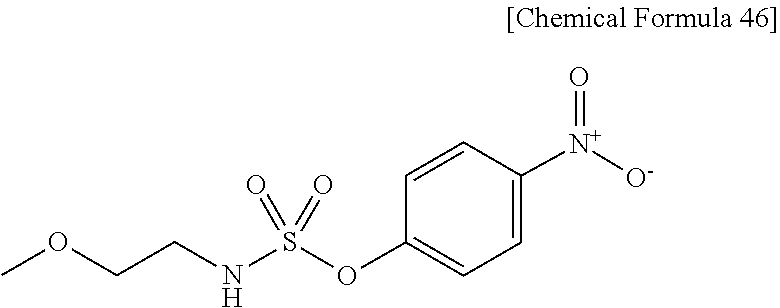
[O-][N+](C1=CC=C(OS(=O)(=O)NCCOC)C=C1)=O
